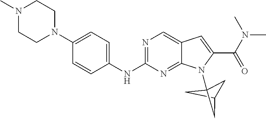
C1C2CC1(N1C3=NC(NC4=CC=C(N5CCN(C)CC5)C=C4)=NC=C3C=C1C(N(C)C)=O)C2
